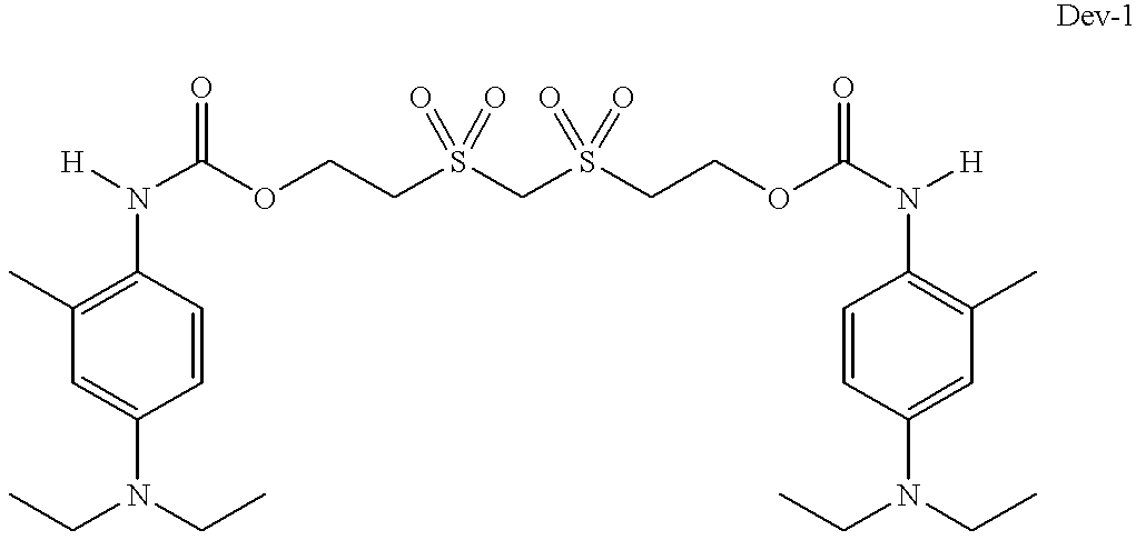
C1(N([H])C(OCCS(CS(CCOC(N([H])C2=C(C)C=C(N(CC)CC)C=C2)=O)(=O)=O)(=O)=O)=O)=C(C)C=C(N(CC)CC)C=C1
